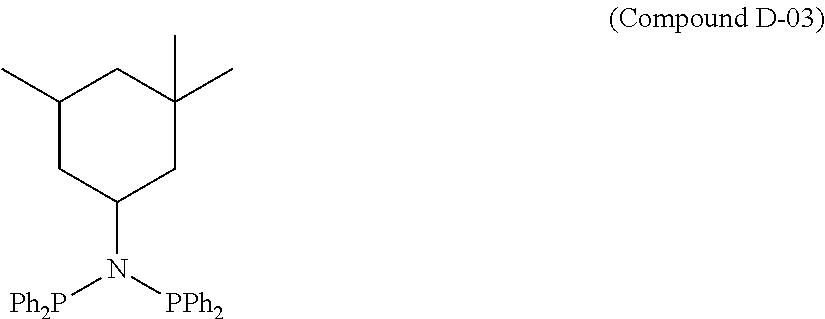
C1(C)CC(N([Ph2P])[PPh2])CC(C)(C)C1
